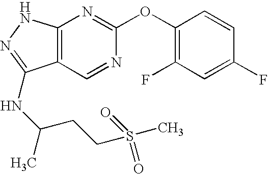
C12=C(NN=C1NC(C)CCS(=O)(=O)C)N=C(OC1=C(F)C=C(F)C=C1)N=C2
